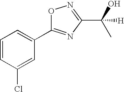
C1=CC(Cl)=CC(C2=NC(C(C)(O)[H])=NO2)=C1
